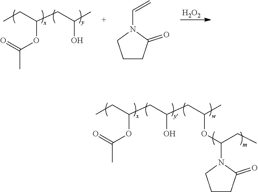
CCC(CC(CC(C)OC(CC)N1CCCC1=O)O)OC(=O)C.CCC(CC(C)O)OC(=O)C.C1CCN(C=C)C1=O.[H2O2]
